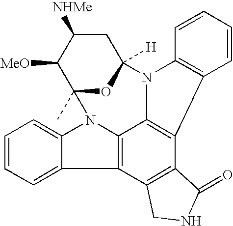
C12=C3N(C4=CC=CC=C14)C1(C)OC([H])(CC([NHMe])C1[MeO])N1C3=C(C3=C2CNC3=O)C2=C1C=CC=C2
